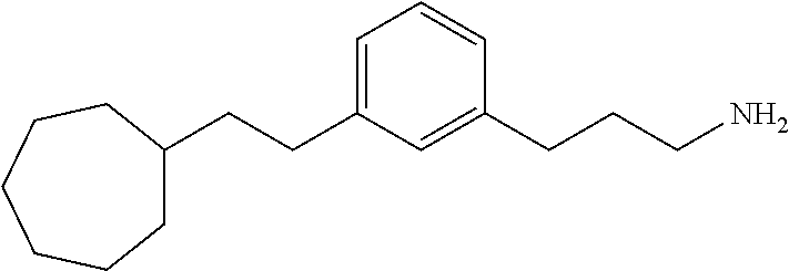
C1=C(CCC2CCCCCC2)C=C(CCCN)C=C1
